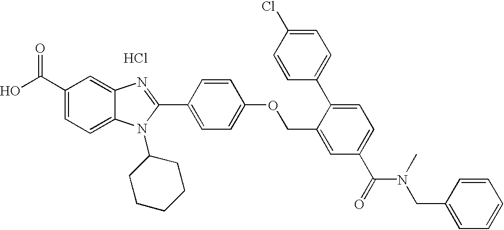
OC(C1=CC=C2C(=C1)N=C(C1=CC=C(OCC3=CC(C(=O)N(CC4=CC=CC=C4)C)=CC=C3C3=CC=C(Cl)C=C3)C=C1)N2C1CCCCC1)=O.Cl
